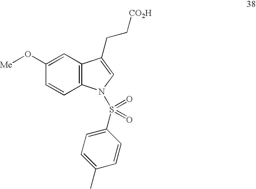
C1=C(O[Me])C=CC2=C1C(CC[CO2H])=CN2S(C1=CC=C(C)C=C1)(=O)=O
